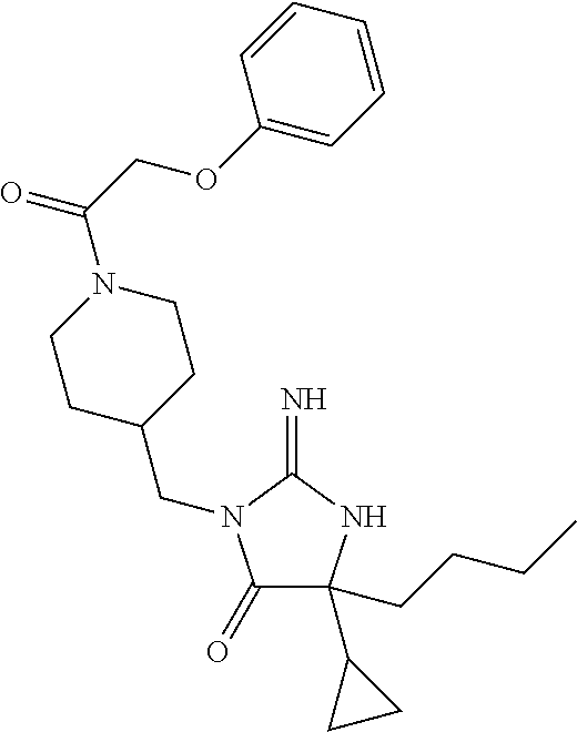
C1(=O)C(C2CC2)(CCCC)NC(=N)N1CC1CCN(C(COC2=CC=CC=C2)=O)CC1
